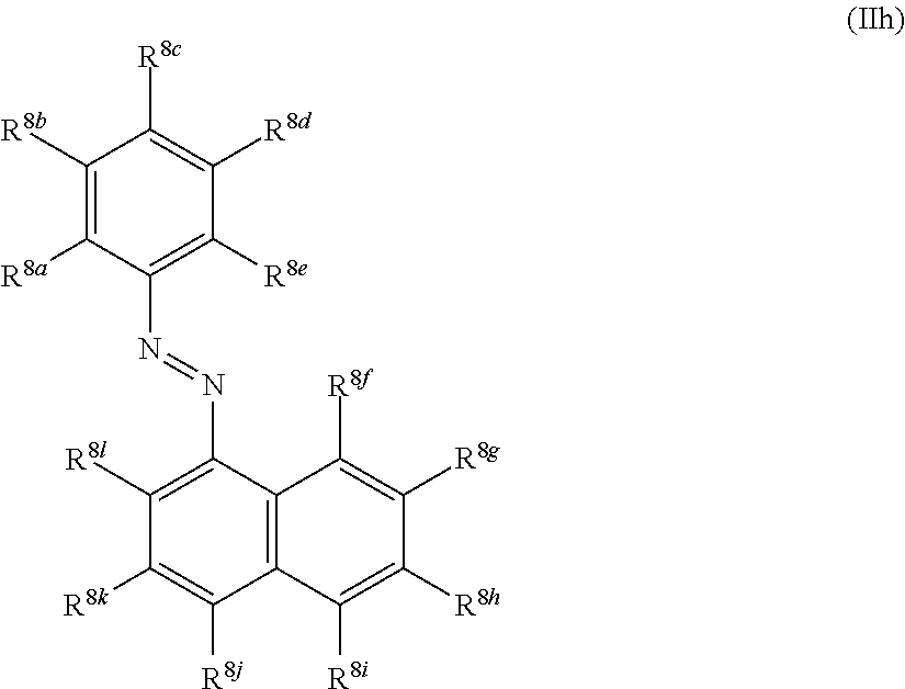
C1([R8b])=C([R8a])C(N=NC2=C([R8l])C([R8k])=C([R8j])C3=C2C([R8f])=C([R8g])C([R8h])=C3[R8i])=C([R8e])C([R8d])=C1[R8c]
